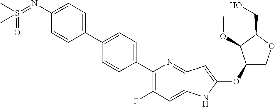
C1(OC2=CC3=NC(C4=CC=C(C5=CC=C(N=S(C)(=O)C)C=C5)C=C4)=C(F)C=C3N2)COC(CO)C1OC
